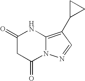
C12=C(C3CC3)C=NN1C(=O)CC(=O)N2
